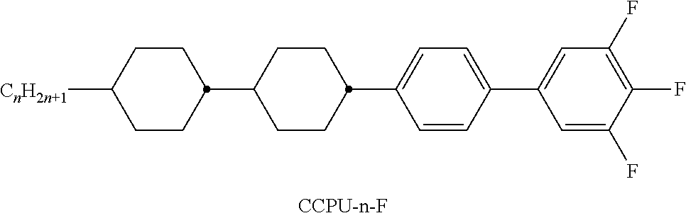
C1CC(C2CCC(C3=CC=C(C4=CC(F)=C(F)C(F)=C4)C=C3)CC2)CCC1[CnH2n+1]
